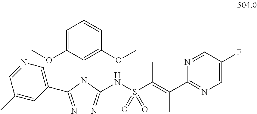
N1=C(C2=CN=CC(C)=C2)N(C2=C(OC)C=CC=C2OC)C(NS(=O)(=O)C(C)=C(C)C2=NC=C(F)C=N2)=N1
